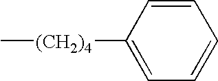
C1([(CH2)4]C)=CC=CC=C1
